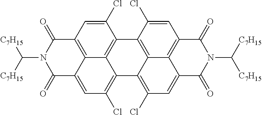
C1=C(Cl)C2=C3C4=C1C(=O)N(C([C7H15])[C7H15])C(=O)C4=CC(Cl)=C3C1=C(Cl)C=C3C4=C(C=C(Cl)C2=C14)C(=O)N(C([C7H15])[C7H15])C3=O
